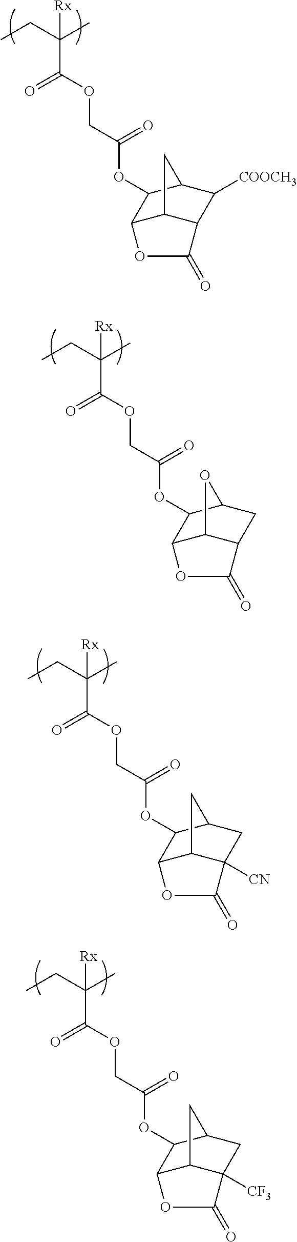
O(C(C(CC)(C)[Rx])=O)CC(OC1C2C3C(C([COOCH3])C1C3)C(=O)O2)=O.O(C(C(CC)(C)[Rx])=O)CC(OC1C2C3C(CC1O3)C(=O)O2)=O.O(C(C(CC)(C)[Rx])=O)CC(OC1C2C3C([CN])(CC1C3)C(=O)O2)=O.O(C(C(CC)(C)[Rx])=O)CC(OC1C2C3C([CF3])(CC1C3)C(=O)O2)=O
